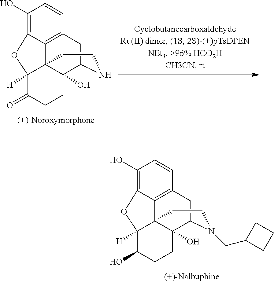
C1(O)=C2C3=C(C=C1)CC1C4(O)C3(C([H])(C(O)CC4)O2)CCN1CC1CCC1.C1(O)=C2C3=C(C=C1)CC1C4(O)C3(C([H])(C(=O)CC4)O2)CCN1
